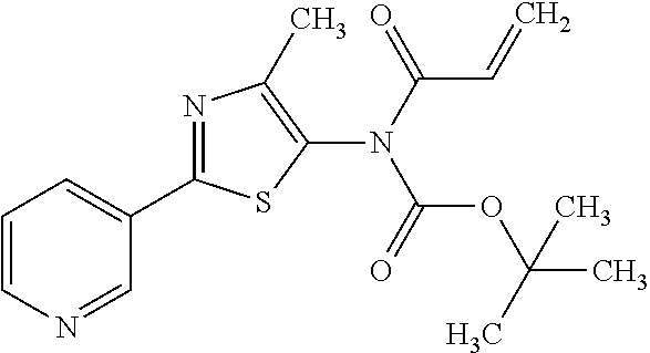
N1=CC(C2=NC(C)=C(N(C(C=C)=O)C(OC(C)(C)C)=O)S2)=CC=C1
